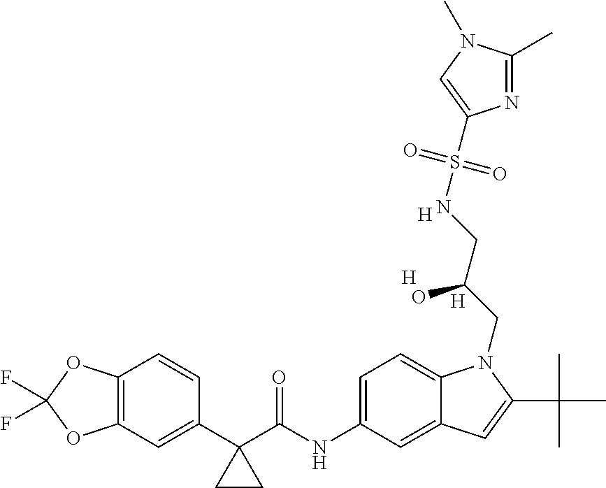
[H].[H].[H].C12=C(C=C(C3(C(NC4=CC=C5C(=C4)C=C(C(C)(C)C)N5CC(CNS(=O)(=O)C4=CN(C)C(C)=N4)O)=O)CC3)C=C1)OC(F)(F)O2
